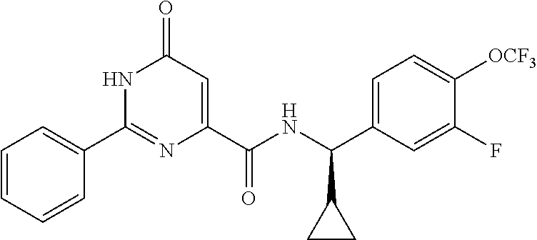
C1(=O)C=C(C(NC(C2=CC=C([OCF3])C(F)=C2)C2CC2)=O)N=C(C2=CC=CC=C2)N1
